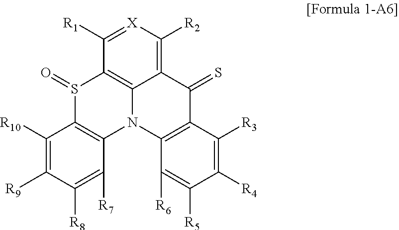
S1(=O)C2=C(N3C4=C1C([R1])=[X]C([R2])=C4C(=S)C1=C3C([R6])=C([R5])C([R4])=C1[R3])C([R7])=C([R8])C([R9])=C2[R10]
